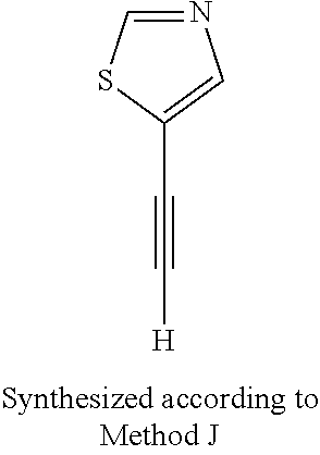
N1=CSC(C#C[H])=C1
